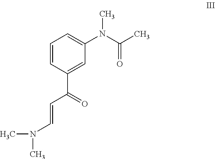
C1=CC(C(C=CN(C)C)=O)=CC(N(C(C)=O)C)=C1
